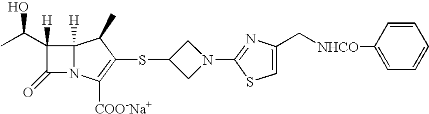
C1(=O)N2C([H])(C1(C(C)O)[H])C(C)C(SC1CN(C3=NC(C[NHCO]C4=CC=CC=C4)=CS3)C1)=C2[COO-Na+]
